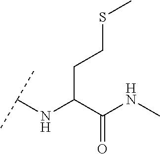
C(C(C(NC)=O)NC(C)C)CSC
